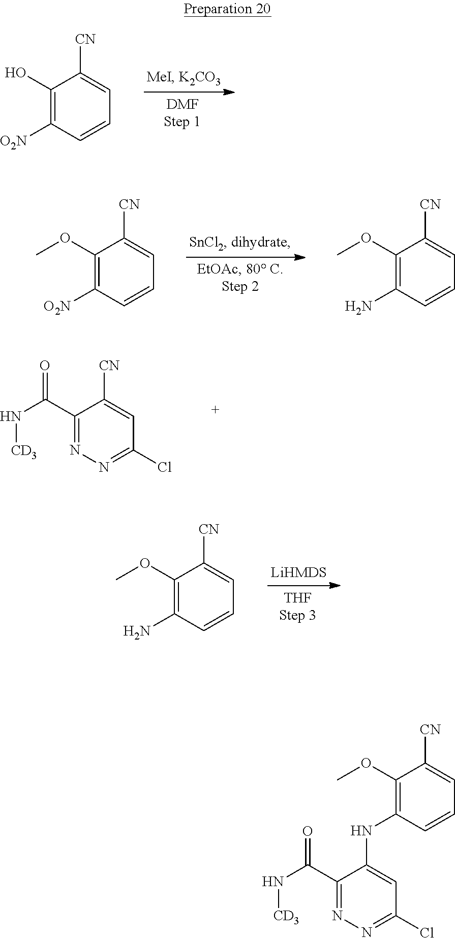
C1(O)=C([O2N])C=CC=C1[CN].C1(OC)=C([O2N])C=CC=C1[CN].C1(OC)=C(N)C=CC=C1[CN].C1(C(N[CD3])=O)=NN=C(Cl)C=C1[CN].C1(OC)=C(N)C=CC=C1[CN].C1(C(N[CD3])=O)=NN=C(Cl)C=C1NC1=C(OC)C([CN])=CC=C1
